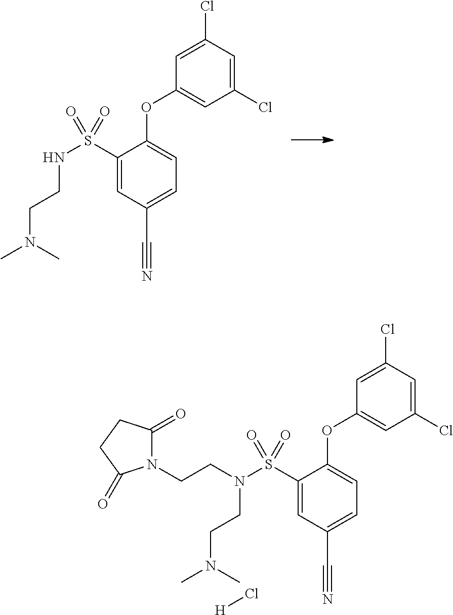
C1(S(NCCN(C)C)(=O)=O)=CC(C#N)=CC=C1OC1=CC(Cl)=CC(Cl)=C1.C1(S(N(CCN(C)C)CCN2C(=O)CCC2=O)(=O)=O)=CC(C#N)=CC=C1OC1=CC(Cl)=CC(Cl)=C1.[H]Cl
